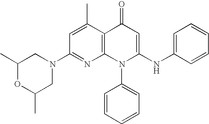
C1(N2CC(C)OC(C)C2)=NC2=C(C(C)=C1)C(=O)C=C(NC1=CC=CC=C1)N2C1=CC=CC=C1
